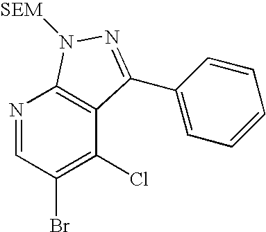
N1=CC(Br)=C(Cl)C2=C1N([SEM])N=C2C1=CC=CC=C1
